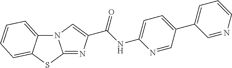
N12C3=CC=CC=C3SC1=NC(C(NC1=CC=C(C3=CC=CN=C3)C=N1)=O)=C2
